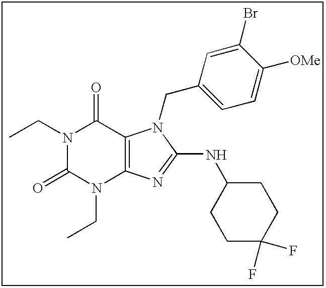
C(N1C(=O)N(CC)C2=C(C1=O)N(CC1=CC=C([OMe])C(Br)=C1)C(NC1CCC(F)(F)CC1)=N2)C
